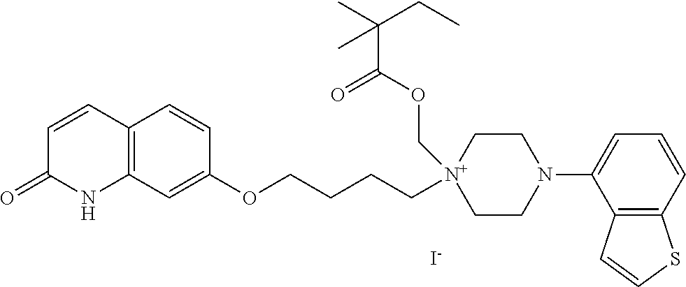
[I-].C12=C(C=C(OCCCC[N+]3(COC(C(C)(CC)C)=O)CCN(C4=CC=CC5=C4C=CS5)CC3)C=C1)NC(=O)C=C2
